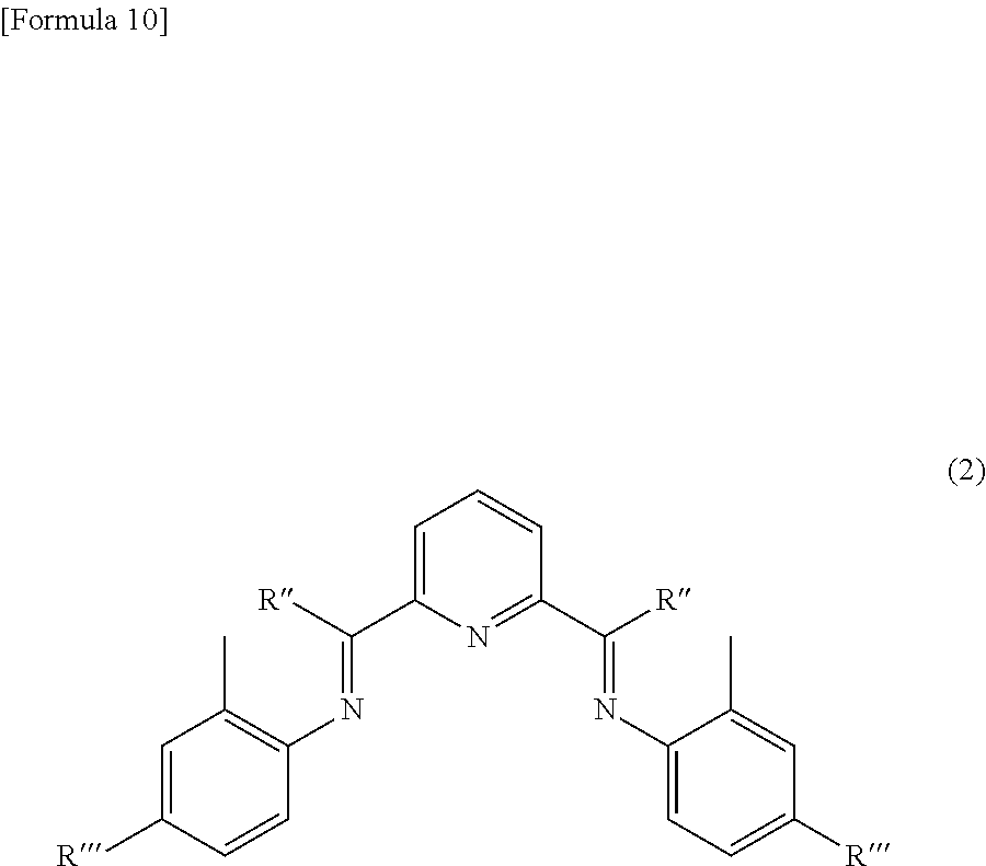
C1=C([R])C=CC(N=C(C2=CC=CC(C([R])=NC3=CC=C([R])C=C3C)=N2)[R])=C1C
